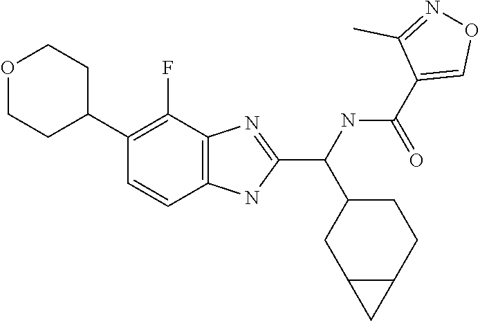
C1(F)=C(C2CCOCC2)C=CC2=C1N=C(C(NC(C1=CON=C1C)=O)C1CC3C(CC1)C3)N2
